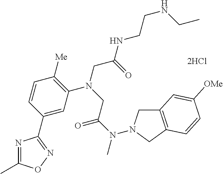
[2HCl].C1=C(C2=NOC(C)=N2)C=CC([Me])=C1N(CC(NCCNCC)=O)CC(N(C)N1CC2=C(C1)C=CC([OMe])=C2)=O
